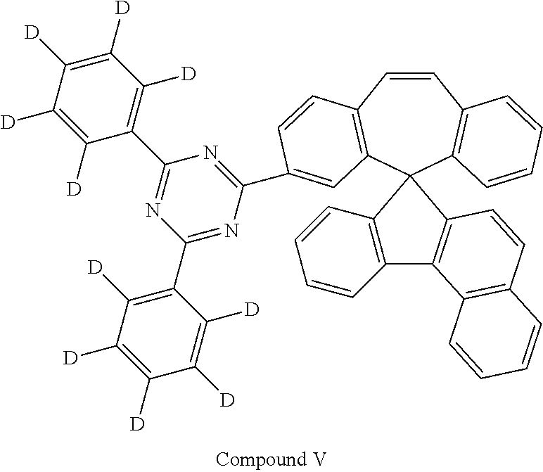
C1=CC2=C(C3(C4=C1C=CC=C4)C1=C(C=CC=C1)C1=C3C=CC3=C1C=CC=C3)C=C(C1=NC(C3=C([D])C([D])=C([D])C([D])=C3[D])=NC(C3=C([D])C([D])=C([D])C([D])=C3[D])=N1)C=C2
